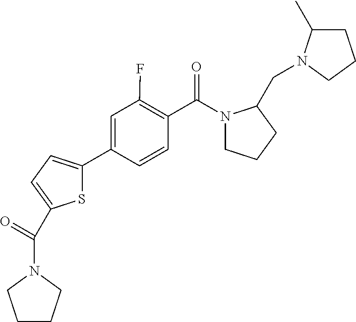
C1(C2=CC=C(C(=O)N3CCCC3)S2)=CC(F)=C(C(N2CCCC2CN2C(C)CCC2)=O)C=C1
